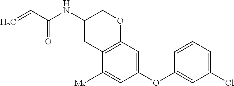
C1(NC(C=C)=O)CC2=C(OC1)C=C(OC1=CC(Cl)=CC=C1)C=C2[Me]
